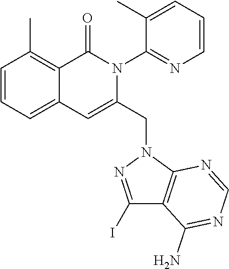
C1=CC=C2C(=C1C)C(=O)N(C1=NC=CC=C1C)C(CN1C3=C(C(N)=NC=N3)C(I)=N1)=C2
